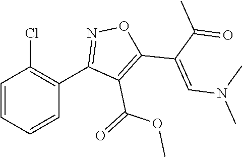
C1=CC=CC(C2=NOC(C(C(C)=O)=CN(C)C)=C2C(=O)OC)=C1Cl
